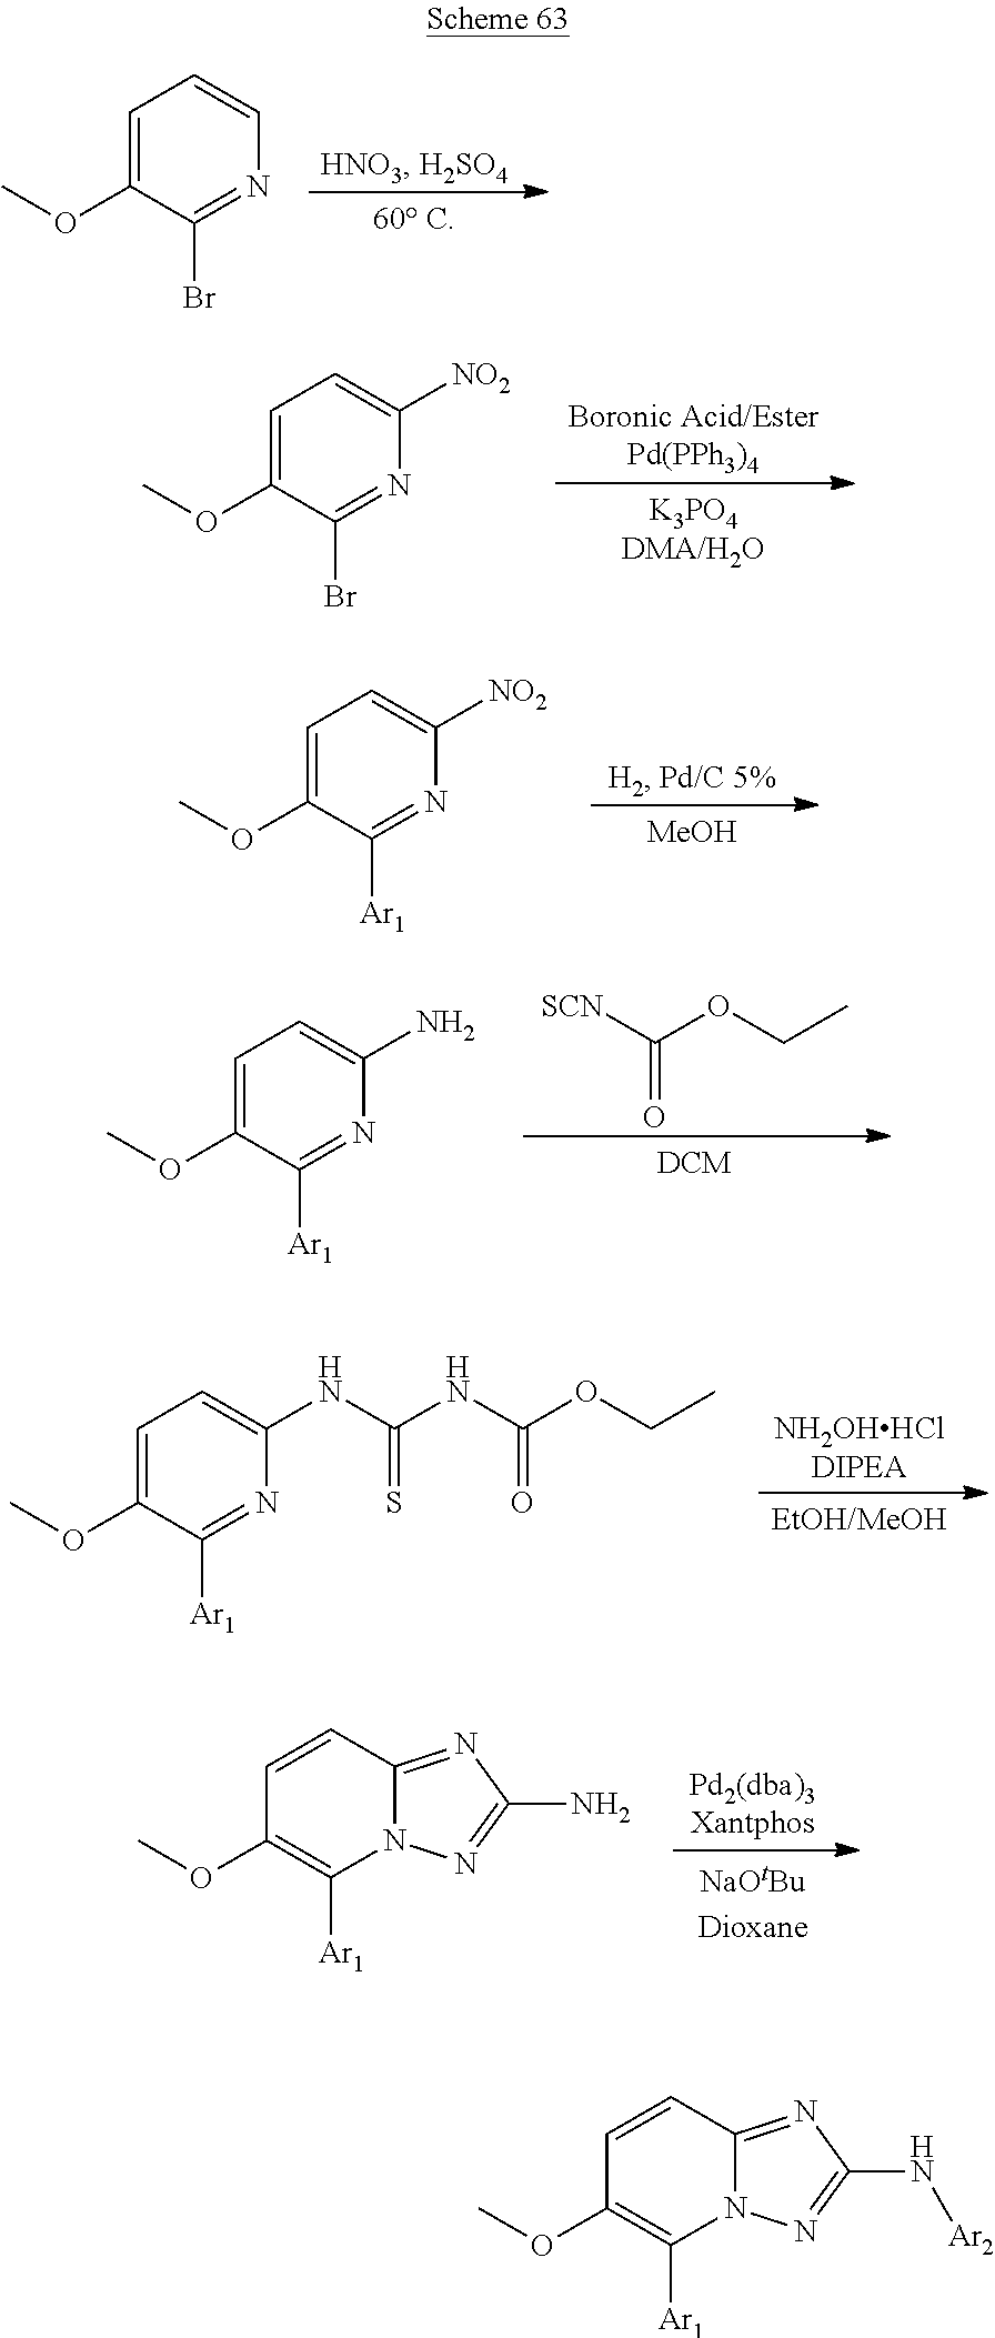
C1=C(OC)C(Br)=NC=C1.C1=C(OC)C(Br)=NC([NO2])=C1.[MeOH].C1=C(OC)C([Ar1])=NC([NO2])=C1.[SCN]C(OCC)=O.C1=C(OC)C([Ar1])=NC(N)=C1.C1=C(OC)C([Ar1])=NC(NC(NC(=O)OCC)=S)=C1.N12C(=NC(N)=N1)C=CC(OC)=C2[Ar1].N12C(=NC(N[Ar2])=N1)C=CC(OC)=C2[Ar1]
